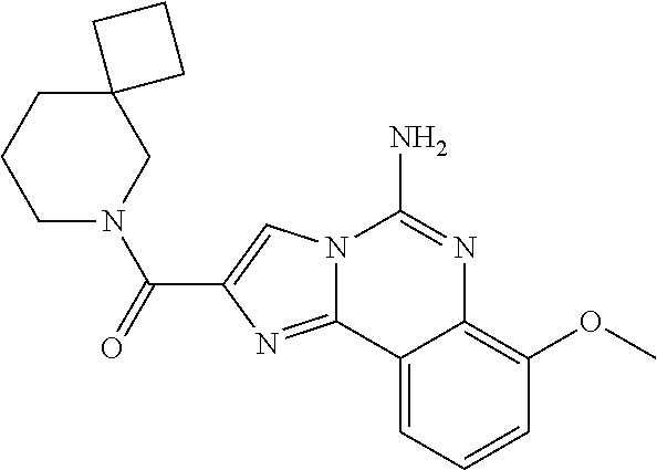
N12C(=NC(C(=O)N3CCCC4(C3)CCC4)=C1)C1=CC=CC(OC)=C1N=C2N
